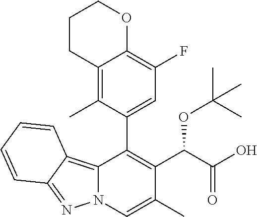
C12=C3C(=NN1C=C(C)C(C(C(O)=O)OC(C)(C)C)=C2C1=CC(F)=C2C(=C1C)CCCO2)C=CC=C3
